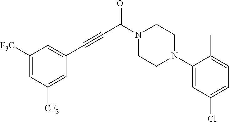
N1(C(C#CC2=CC([F3C])=CC([CF3])=C2)=O)CCN(C2=CC(Cl)=CC=C2C)CC1
